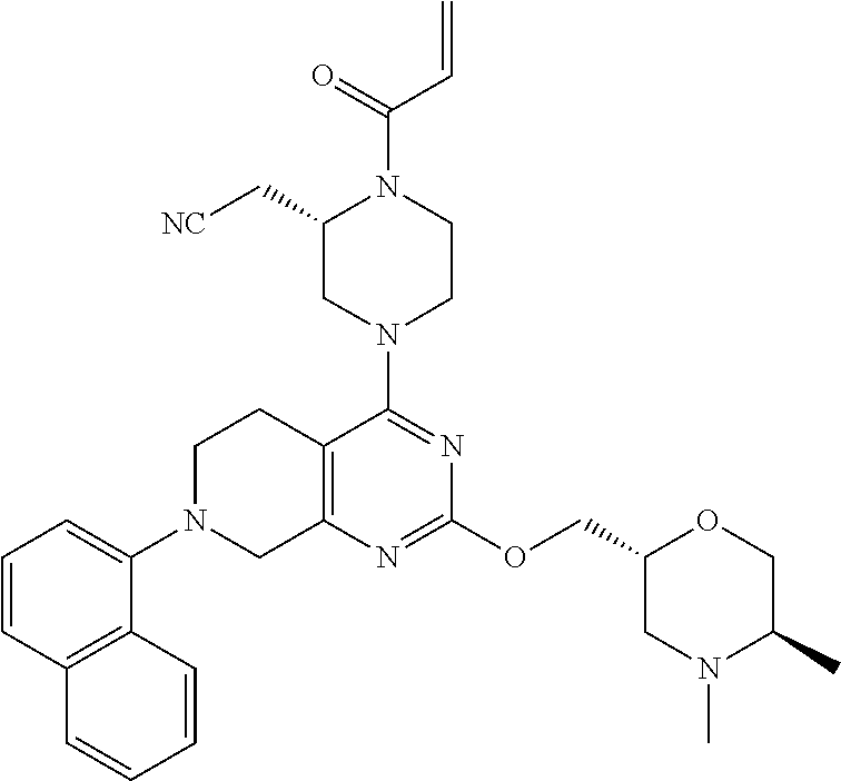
C12=C(N=C(OCC3CN(C)C(C)CO3)N=C1N1CCN(C(=O)C=C)C(C[NC])C1)CN(C1=CC=CC3=C1C=CC=C3)CC2
